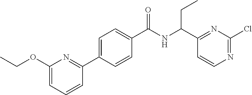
C1(C(NC(C2=CC=C(C3=NC(OCC)=CC=C3)C=C2)=O)CC)=NC(Cl)=NC=C1
